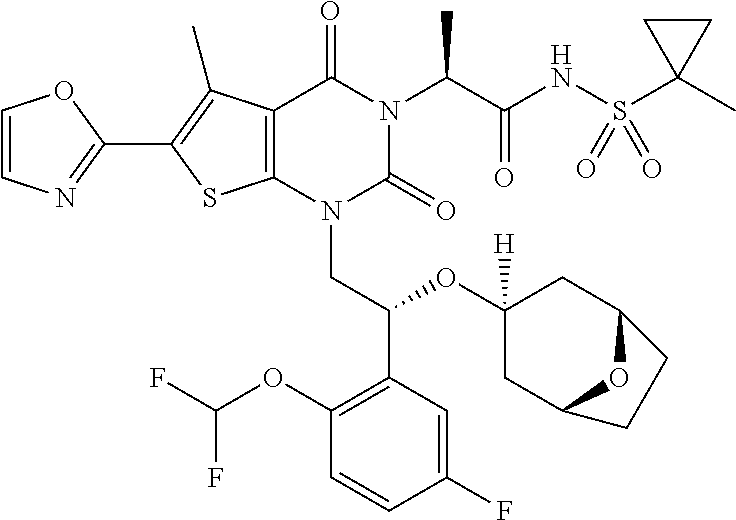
C1=CN=C(C2=C(C)C3=C(S2)N(CC(C2=C(OC(F)F)C=CC(F)=C2)OC2([H])CC4OC(C2)CC4)C(=O)N(C(C(NS(C2(C)CC2)(=O)=O)=O)C)C3=O)O1
